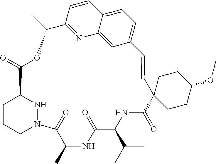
C1CCN2NC1C(=O)OC(C)C1=NC3=CC(=CC=C3C=C1)C=CC1(C(=O)NC(C(C)C)C(=O)NC(C)C2=O)CCC(OC)CC1
